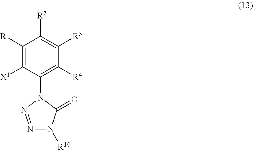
C1([R1])=C([X1])C(N2N=NN([R10])C2=O)=C([R4])C([R3])=C1[R2]
